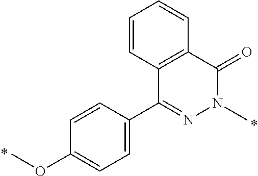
C1=CC2=C(C=C1)C(=O)N(C)N=C2C1=CC=C(OC)C=C1
